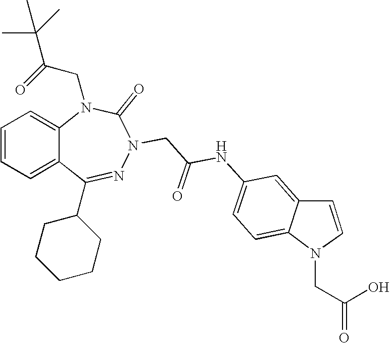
C1=CC=C2C(=C1)N(CC(=O)C(C)(C)C)C(=O)N(CC(NC1=CC=C3C(=C1)C=CN3CC(=O)O)=O)N=C2C1CCCCC1
